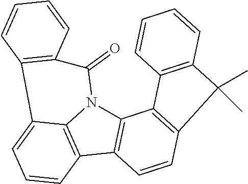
C12=C(C3=C4N1C(=O)C1=C(C4=CC=C3)C=CC=C1)C=CC1=C2C2=C(C=CC=C2)C1(C)C
